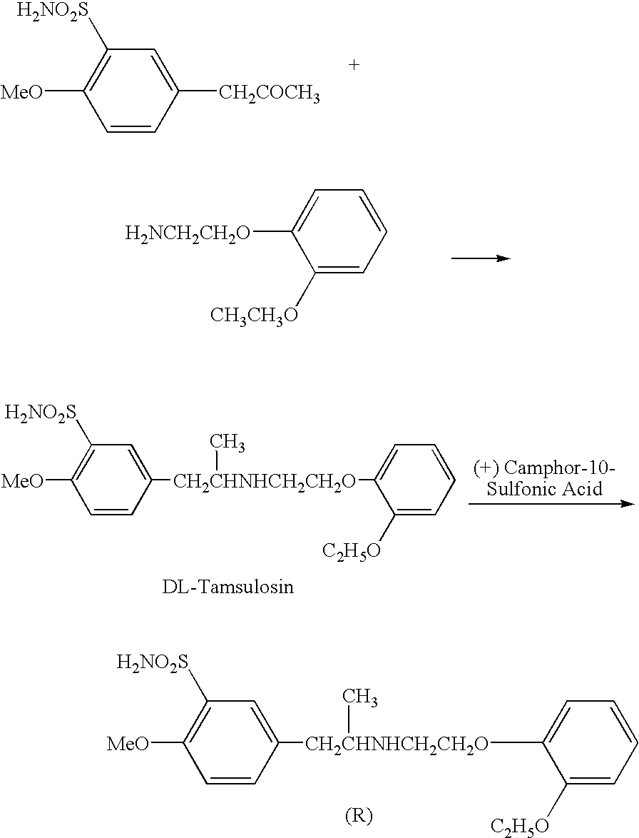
C1([H2NCH2CH2O])=CC=CC=C1[CH3CH3O].C1([MeO])=C([H2NO2S])C=C([CH2CHNHCH2CH2O](C)C2=CC=CC=C2[C2H5O])C=C1.C1([MeO])=C([H2NO2S])C=C([CH2COCH3])C=C1.C1([MeO])=C([H2NO2S])C=C([CH2CHNHCH2CH2O](C)C2=CC=CC=C2[C2H5O])C=C1
